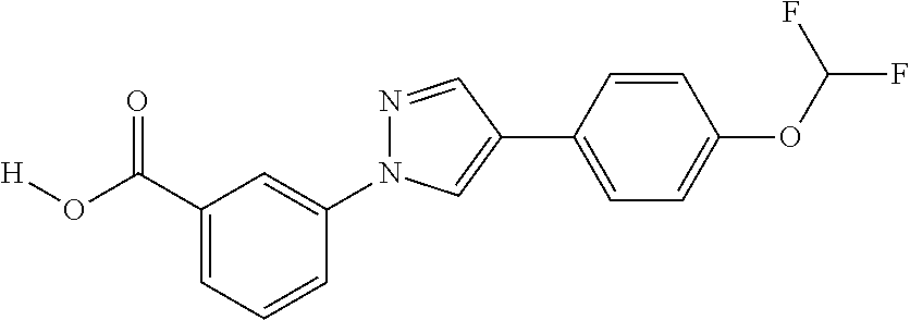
C1=CC(C2=CN(C3=CC(C(O[H])=O)=CC=C3)N=C2)=CC=C1OC(F)F
